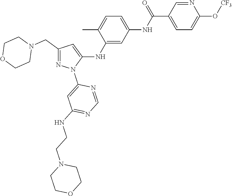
C1(CN2CCOCC2)=NN(C2=CC(NCCN3CCOCC3)=NC=N2)C(NC2=CC(NC(C3=CC=C(O[CF3])N=C3)=O)=CC=C2C)=C1
